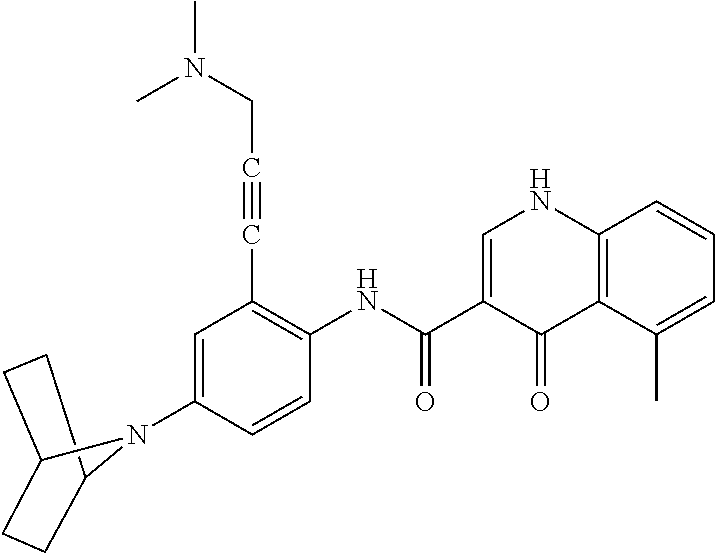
C1=C(N2C3CCC2CC3)C=CC(NC(C2=CNC3=C(C2=O)C(C)=CC=C3)=O)=C1C#CCN(C)C
